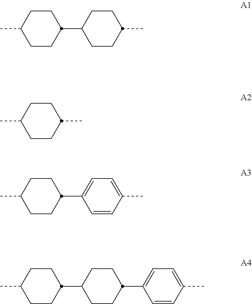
C1CC(C)CCC1C1CCC(C)CC1.C1CC(C)CCC1C.C1CC(C)CCC1C1=CC=C(C)C=C1.C1CC(C)CCC1C1CCC(C2=CC=C(C)C=C2)CC1
